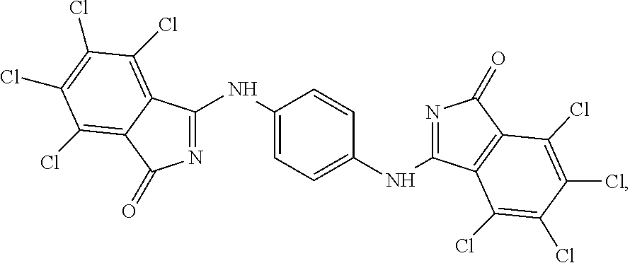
C1(NC2=NC(=O)C3=C(Cl)C(Cl)=C(Cl)C(Cl)=C23)=CC=C(NC2=NC(=O)C3=C2C(Cl)=C(Cl)C(Cl)=C3Cl)C=C1
